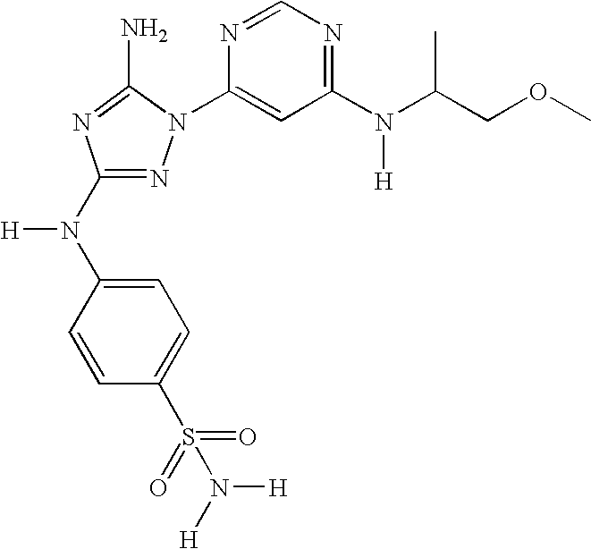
N1=C(N(C2=CC=C(S(=O)(=O)N([H])[H])C=C2)[H])N=C(N)N1C1=CC(N(C(C)COC)[H])=NC=N1
